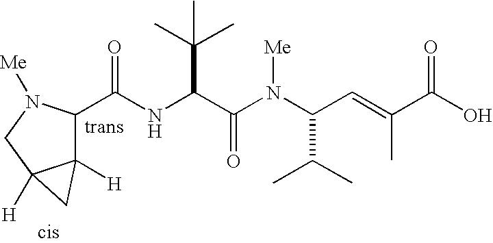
C(NC(C(N(C(C=C(C(O)=O)C)C(C)C)[Me])=O)C(C)(C)C)(=O)C1C2([H])C([H])(CN1[Me])C2
